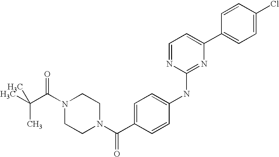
C(N1CCN(C(C2=CC=C(NC3=NC(C4=CC=C(Cl)C=C4)=CC=N3)C=C2)=O)CC1)(=O)C(C)(C)C
